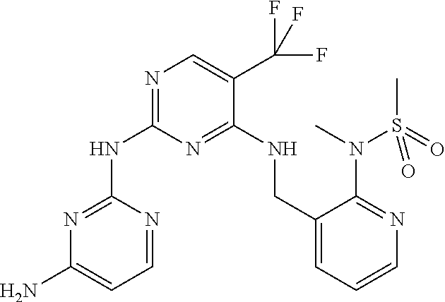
N1=C(NC2=NC=C(C(F)(F)F)C(NCC3=CC=CN=C3N(C)S(C)(=O)=O)=N2)N=CC=C1N
